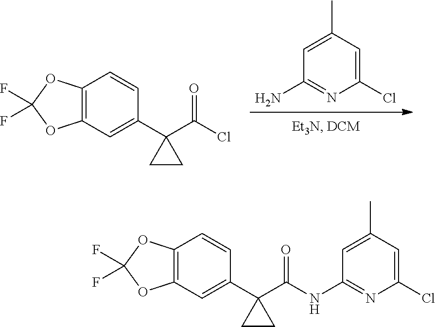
NC1=NC(Cl)=CC(C)=C1.C12=C(C=C(C3(C(Cl)=O)CC3)C=C1)OC(F)(F)O2.C12=C(C=C(C3(C(NC4=NC(Cl)=CC(C)=C4)=O)CC3)C=C1)OC(F)(F)O2
